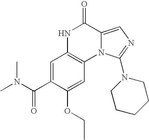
N1C2=C(N3C(=CN=C3N3CCCCC3)C1=O)C=C(OCC)C(C(N(C)C)=O)=C2
